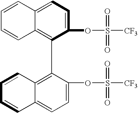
C12=C(C3=C4C(=CC=C3OS([CF3])(=O)=O)C=CC=C4)C(OS([CF3])(=O)=O)=CC=C1C=CC=C2
